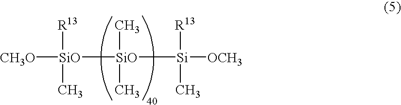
[CH3O][SiO]([R13])(C)[SiO](C)(C)[Si]([OCH3])([R13])C
